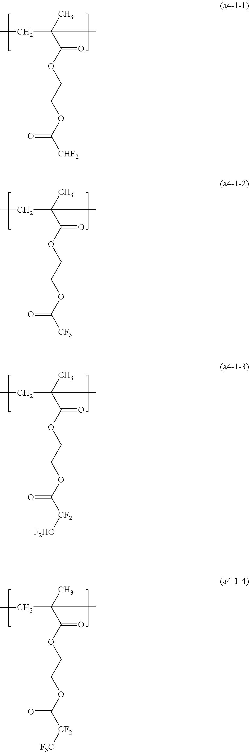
CC(C(OCCOC([CHF2])=O)=O)(C)CC.CC(C(OCCOC([CF3])=O)=O)(C)CC.CC(C(OCCOC([CF2][F2HC])=O)=O)(C)CC.CC(C(OCCOC([CF2][F3C])=O)=O)(C)CC
